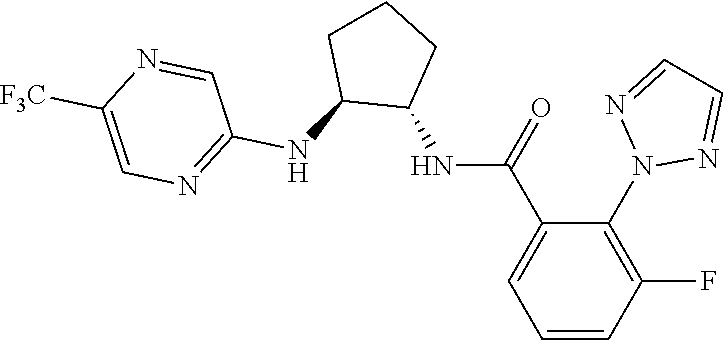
C1(N2N=CC=N2)=C(F)C=CC=C1C(=O)NC1CCCC1NC1=NC=C([F3C])N=C1
